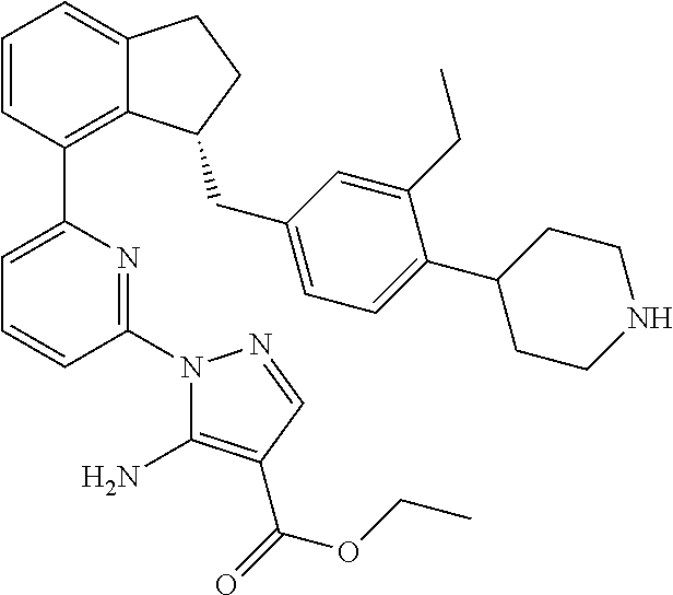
C1=CC(C2=CC=CC(N3C(N)=C(C(=O)OCC)C=N3)=N2)=C2C(=C1)CCC2CC1=CC=C(C2CCNCC2)C(CC)=C1
